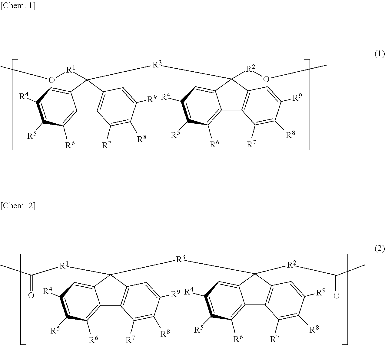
CO[R1]C1([R3]C2([R2]OC)C3=C(C4=C([R6])C([R5])=C([R4])C=C42)C([R7])=C([R8])C([R9])=C3)C2=C(C3=C([R6])C([R5])=C([R4])C=C31)C([R7])=C([R8])C([R9])=C2.CC([R1]C1([R3]C2([R2]C(C)=O)C3=C(C4=C([R6])C([R5])=C([R4])C=C42)C([R7])=C([R8])C([R9])=C3)C2=C(C3=C([R6])C([R5])=C([R4])C=C31)C([R7])=C([R8])C([R9])=C2)=O
